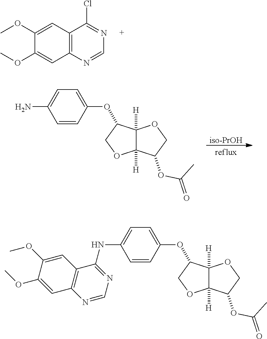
C12=C(N=CN=C1Cl)C=C(OC)C(OC)=C2.[iso-PrOH].C12([H])C([H])(OCC1OC1=CC=C(N)C=C1)C(OC(C)=O)CO2.C12([H])C([H])(OCC1OC1=CC=C(NC3=NC=NC4=C3C=C(OC)C(OC)=C4)C=C1)C(OC(C)=O)CO2
